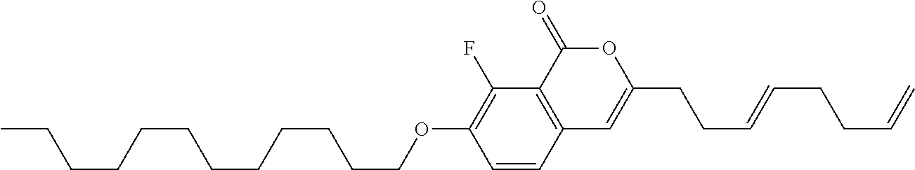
C1=CC2=C(C(F)=C1OCCCCCCCCCCCC)C(=O)OC(CCC=CCCC=C)=C2
